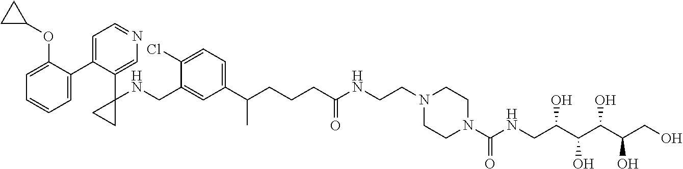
C1(C2=CC=NC=C2C2(NCC3=CC(C(CCCC(NCCN4CCN(C(NCC(C(C(C(CO)O)O)O)O)=O)CC4)=O)C)=CC=C3Cl)CC2)=CC=CC=C1OC1CC1
